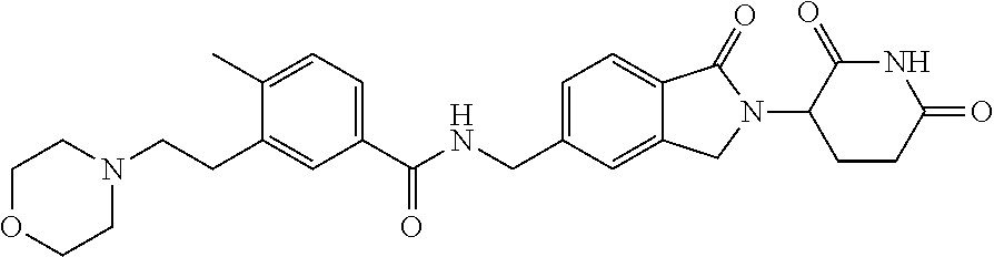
C1OCCN(CCC2=CC(C(NCC3=CC=C4C(=C3)CN(C3CCC(=O)NC3=O)C4=O)=O)=CC=C2C)C1
